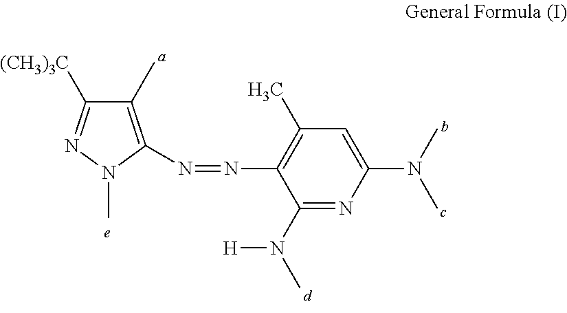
C1(N(C)[H])=NC(N(C)C)=CC(C)=C1N=NC1=C(C)C([(CH3)3C])=NN1C
